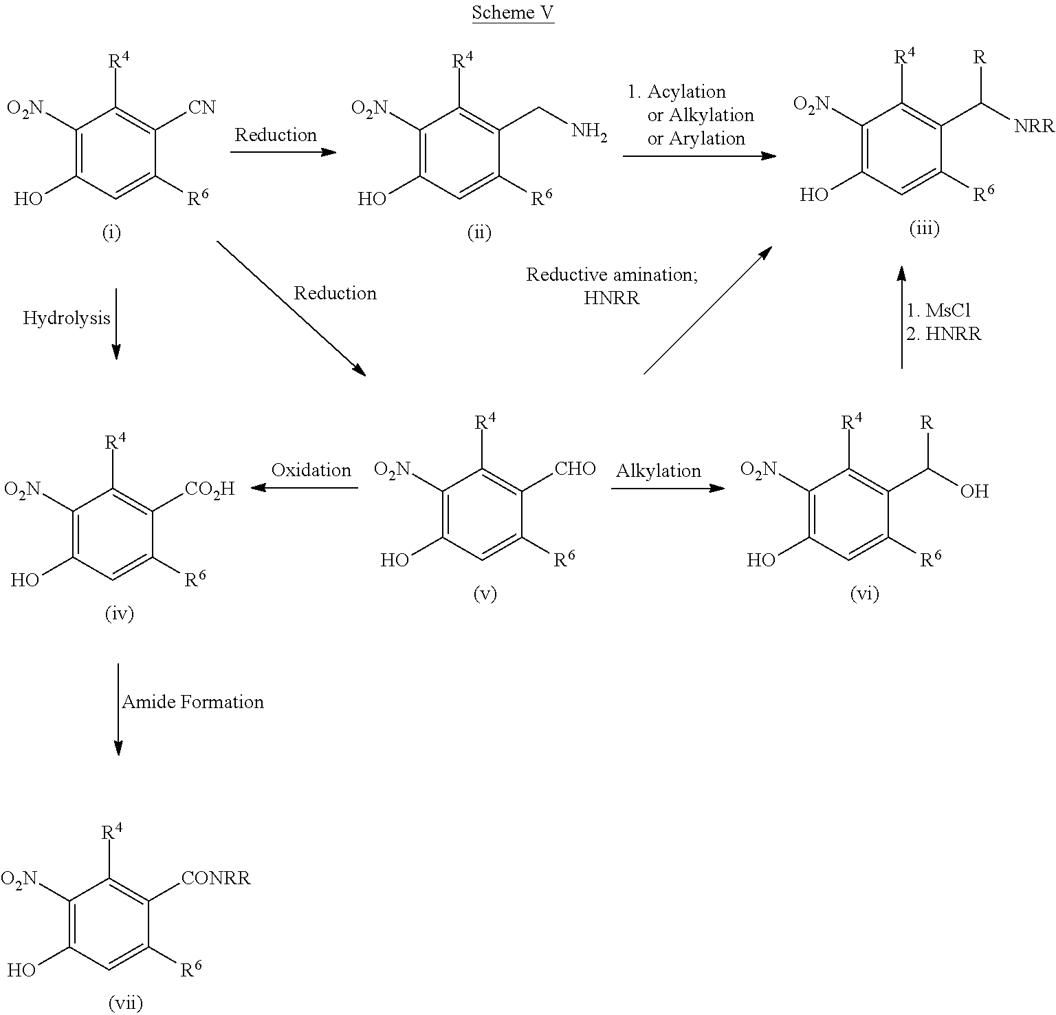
C1([O2N])=C(O)C=C([R6])C([CONRR])=C1[R4].C1([O2N])=C(O)C=C([R6])C([CN])=C1[R4].C1([O2N])=C(O)C=C([R6])C(CN)=C1[R4].C1([O2N])=C(O)C=C([R6])C(C([NRR])[R])=C1[R4].C1([O2N])=C(O)C=C([R6])C([CO2H])=C1[R4].C1([O2N])=C(O)C=C([R6])C([CHO])=C1[R4].C1([O2N])=C(O)C=C([R6])C(C(O)[R])=C1[R4]
